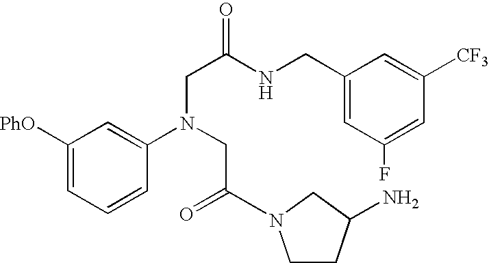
C1([PhO])=CC=CC(N(CC(=O)N2CCC(N)C2)CC(NCC2=CC(F)=CC([CF3])=C2)=O)=C1
